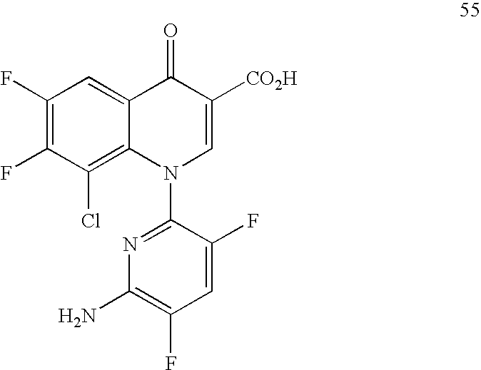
C12=CC(F)=C(F)C(Cl)=C1N(C1=NC(N)=C(F)C=C1F)C=C([CO2H])C2=O
